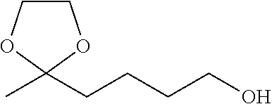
C1COC(C)(CCCCO)O1
